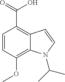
C1=CC(OC)=C2C(=C1C(=O)O)C=CN2C(C)C
